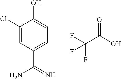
C1(Cl)=CC(C(=N)N)=CC=C1O.C(C(=O)O)(F)(F)F
